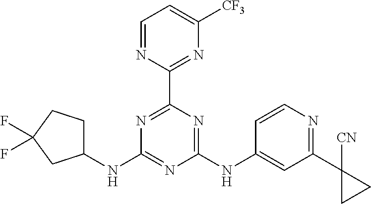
N1=C(C2=NC([CF3])=CC=N2)N=C(NC2=CC(C3([CN])CC3)=NC=C2)N=C1NC1CCC(F)(F)C1
